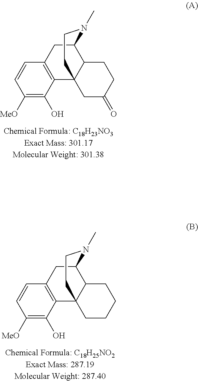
C1([MeO])=C(O)C2=C(C=C1)CC1C3C2(CCN1C)CC(=O)CC3.C1([MeO])=C(O)C2=C(C=C1)CC1C3C2(CCN1C)CCCC3
